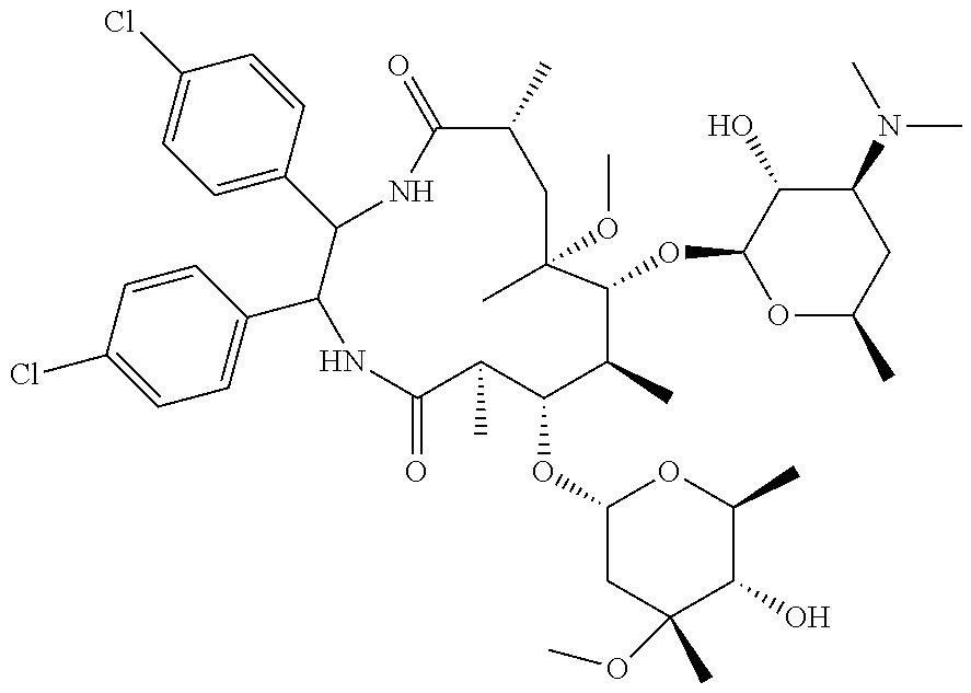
C1=C(Cl)C=CC(C2C(C3=CC=C(Cl)C=C3)NC(=O)C(C)CC(C)(OC)C(OC3OC(C)CC(N(C)C)C3O)C(C)C(OC3CC(OC)(C)C(O)C(C)O3)C(C)C(=O)N2)=C1
